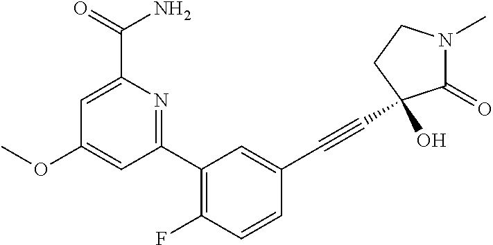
C1(OC)=CC(C2=C(F)C=CC(C#CC3(O)C(=O)N(C)CC3)=C2)=NC(C(N)=O)=C1
